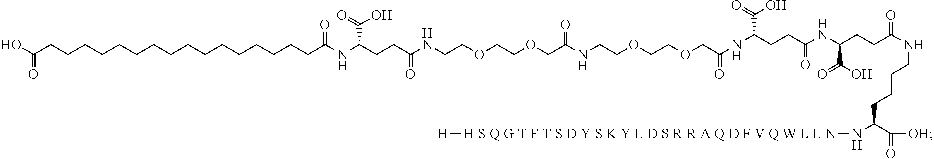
C(COCC(NCCOCCOCC(=O)NC(CCC(NC(CCC(=O)NCCCCC(N[H S Q G T F T S D Y S K Y L D S R R A Q D F V Q W L L N][H])C([OH])=O)C(=O)O)=O)C(O)=O)=O)OCCNC(CCC(C(=O)O)NC(=O)CCCCCCCCCCCCCCCCC(O)=O)=O
